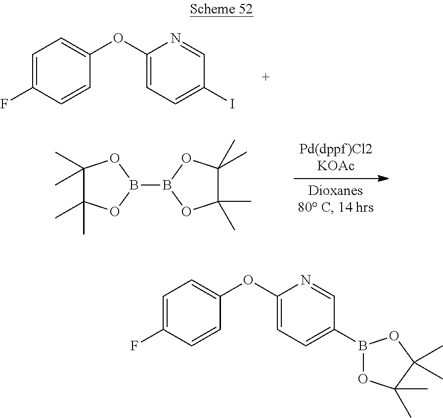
C1=CC(F)=CC=C1OC1=CC=C(I)C=N1.C1(C)(C)C(C)(C)OB(B2OC(C)(C)C(C)(C)O2)O1.C1=CC(F)=CC=C1OC1=CC=C(B2OC(C)(C)C(C)(C)O2)C=N1
